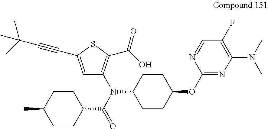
C1CC(N(C(=O)C2CCC(C)CC2)C2=C(C(=O)O)SC(C#CC(C)(C)C)=C2)CCC1OC1=NC(N(C)C)=C(F)C=N1
